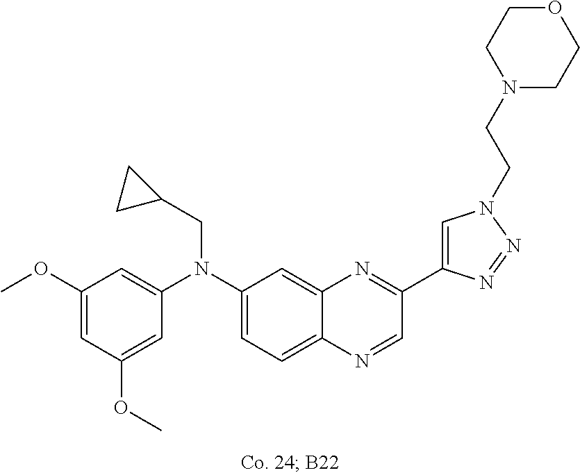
C1(OC)=CC(OC)=CC(N(C2=CC=C3C(=C2)N=C(C2=CN(CCN4CCOCC4)N=N2)C=N3)CC2CC2)=C1
